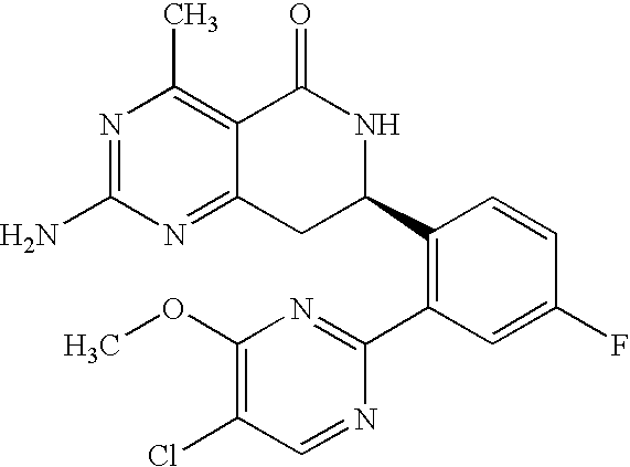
N1=C(N)N=C2C(=C1C)C(=O)NC(C1=C(C3=NC(OC)=C(Cl)C=N3)C=C(F)C=C1)C2
